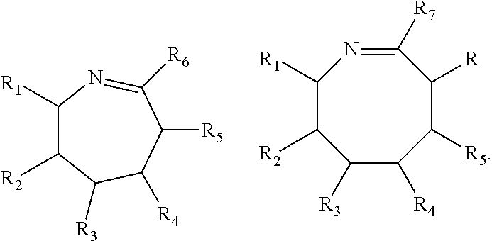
C1([R1])C([R2])C([R3])C([R4])C([R5])C([R6])=N1.C1([R3])C([R4])C([R5])C([R])C([R7])=NC([R1])C1[R2]
